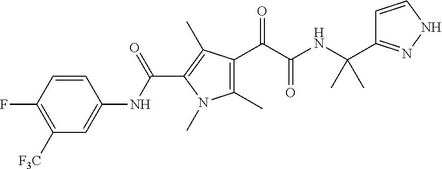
C1(C)=C(C(=O)C(=O)NC(C2=NNC=C2)(C)C)C(C)=C(C(NC2=CC([F3C])=C(F)C=C2)=O)N1C
